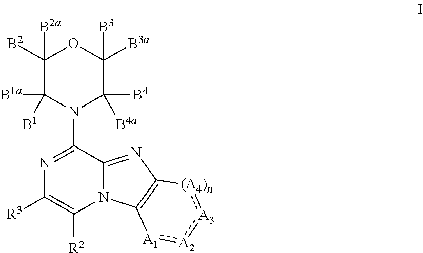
N1=C(N2C([B4])([B4a])C([B3a])([B3])OC([B2])([B2a])C2([B1a])[B1])C2=NC3=C(N2C([R2])=C1[R3])[A1]:[A2]:[A3]:[(A4)n]3
